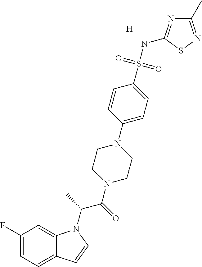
[H].C1(F)=CC=C2C(=C1)N(C(C(N1CCN(C3=CC=C(S(NC4=NC(C)=NS4)(=O)=O)C=C3)CC1)=O)C)C=C2
